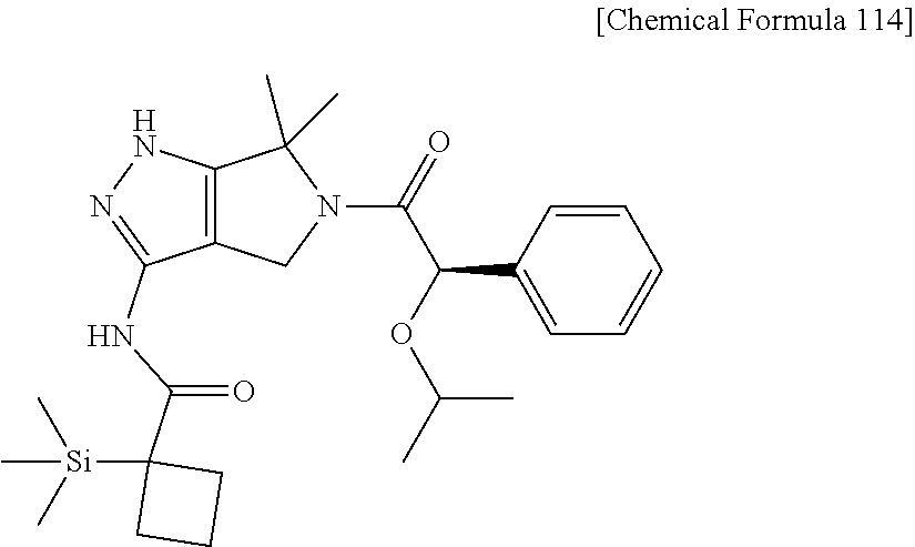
C1=C(C(OC(C)C)C(=O)N2C(C)(C)C3=C(C2)C(NC(C2([Si](C)(C)C)CCC2)=O)=NN3)C=CC=C1
